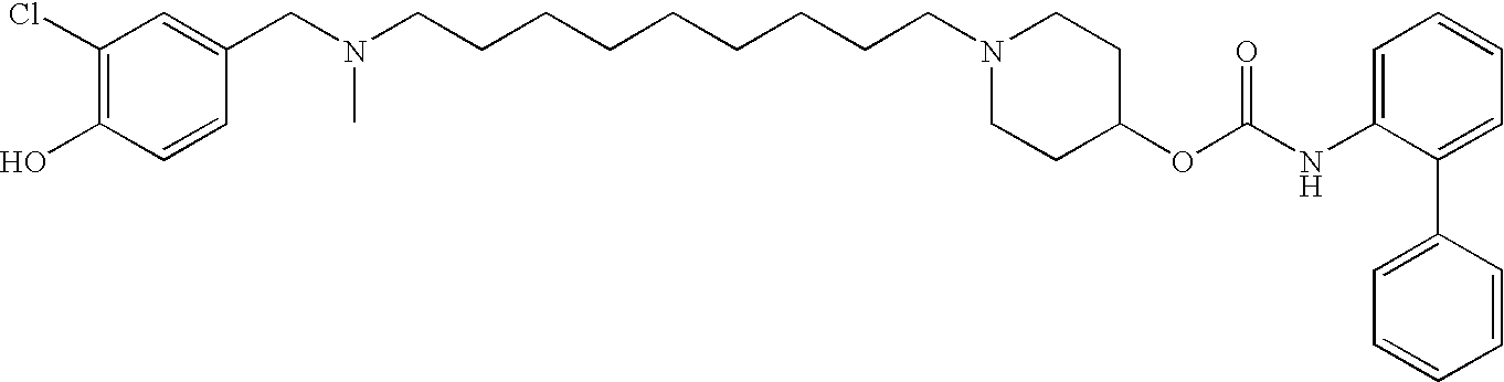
C1(Cl)=C(O)C=CC(CN(CCCCCCCCCN2CCC(OC(NC3=CC=CC=C3C3=CC=CC=C3)=O)CC2)C)=C1
